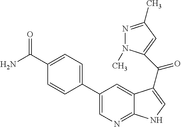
C1(C2=CC=C(C(N)=O)C=C2)=CN=C2C(=C1)C(C(=O)C1=CC(C)=NN1C)=CN2
